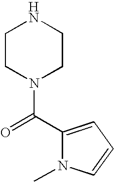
C1CN(C(=O)C2=CC=CN2C)CCN1
